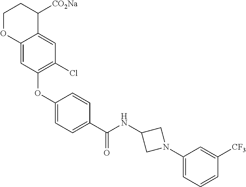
C1(OC2=C(Cl)C=C3C(=C2)OCCC3[CO2Na])=CC=C(C(NC2CN(C3=CC=CC([CF3])=C3)C2)=O)C=C1
